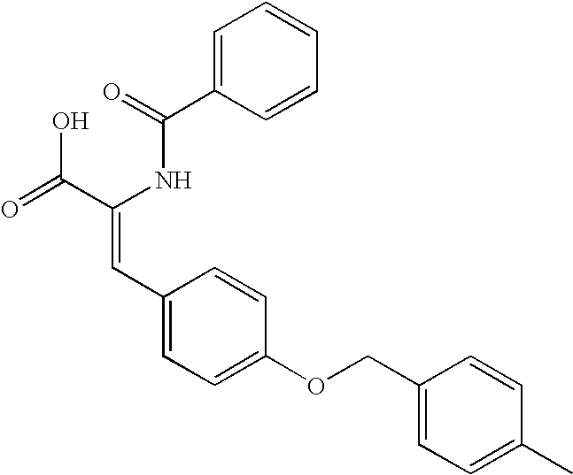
C1(C=C(C(=O)O)NC(C2=CC=CC=C2)=O)=CC=C(OCC2=CC=C(C)C=C2)C=C1
